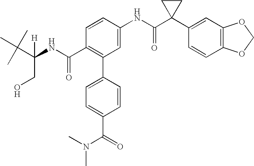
C1=CC(NC(C2(C3=CC4=C(C=C3)OCO4)CC2)=O)=CC(C2=CC=C(C(=O)N(C)C)C=C2)=C1C(NC([H])(CO)C(C)(C)C)=O
